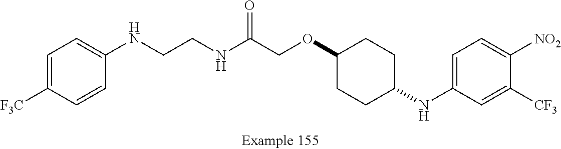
N(C(COC1CCC(NC2=CC=C([NO2])C([CF3])=C2)CC1)=O)CCNC1=CC=C([F3C])C=C1
